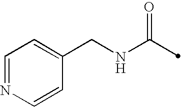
C(NC(=O)C)C1=CC=NC=C1
